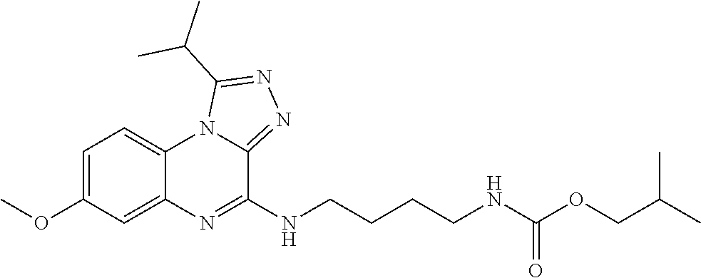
C1=C(OC)C=C2C(=C1)N1C(=NN=C1C(C)C)C(NCCCCNC(OCC(C)C)=O)=N2
